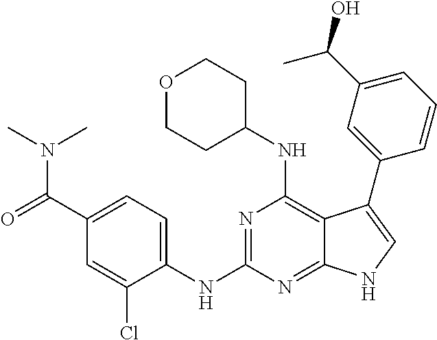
C1(C(=O)N(C)C)=CC=C(NC2=NC(NC3CCOCC3)=C3C(=N2)NC=C3C2=CC(C(O)C)=CC=C2)C(Cl)=C1
